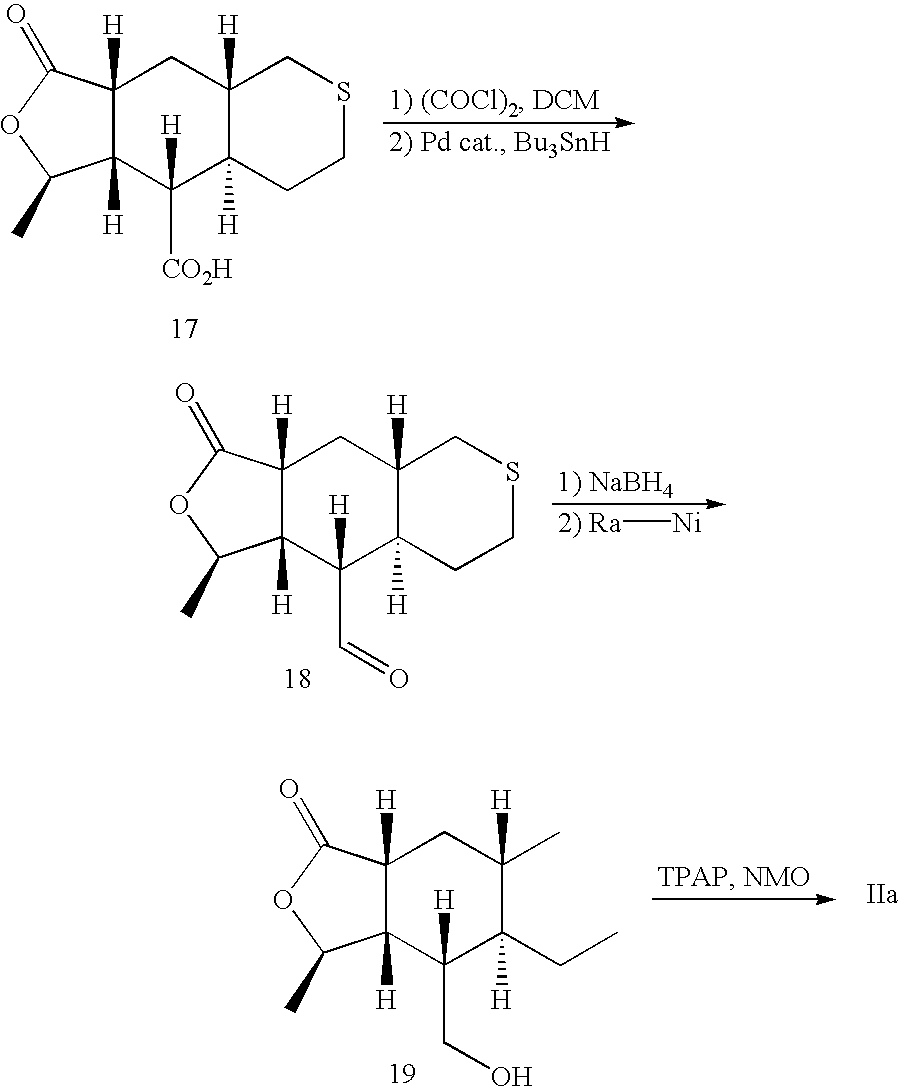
C12([H])C([H])(C(=O)OC1C)CC1([H])C([H])(C2([H])[CO2H])CCSC1.C12([H])C([H])(C(=O)OC1C)CC1([H])C([H])(C2([H])C=O)CCSC1.[2) Ra][Ni].C12([H])C([H])(C(=O)OC1C)CC(C)([H])C(CC)([H])C2([H])CO
